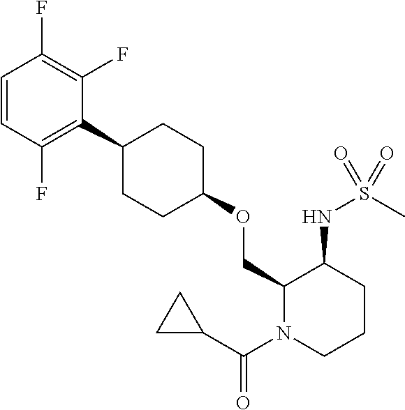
C1(OCC2N(C(C3CC3)=O)CCCC2NS(=O)(C)=O)CCC(C2=C(F)C=CC(F)=C2F)CC1
